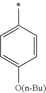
C1(C)=CC=C([O(n-Bu)])C=C1
